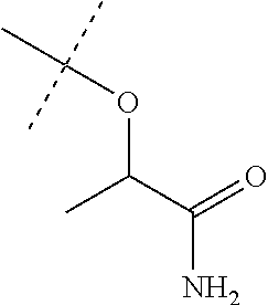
O(C(C(=O)N)C)C(C)(C)C
